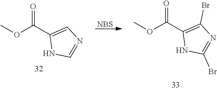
[NBS].O(C(C1=C(Br)N=C(Br)N1)=O)C.O(C(C1=CN=CN1)=O)C
